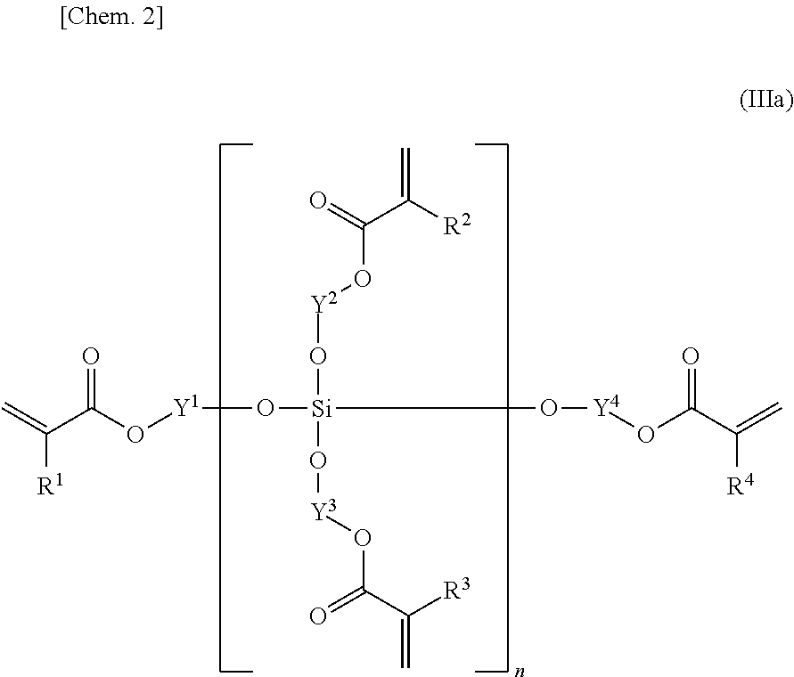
[Y1](O[Si](O[Y4]OC(C(=C)[R4])=O)(O[Y2]OC(C([R2])=C)=O)O[Y3]OC(C([R3])=C)=O)OC(C(=C)[R1])=O
